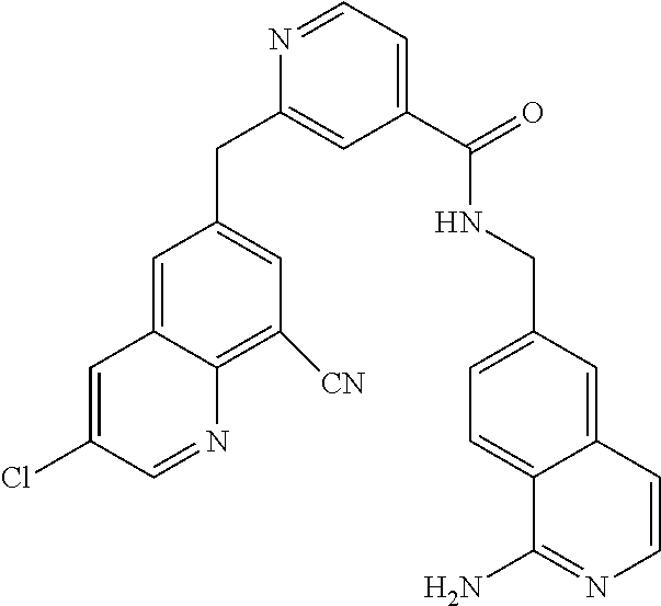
N1=CC=C(C(=O)NCC2=CC=C3C(=C2)C=CN=C3N)C=C1CC1=CC([CN])=C2C(=C1)C=C(Cl)C=N2
